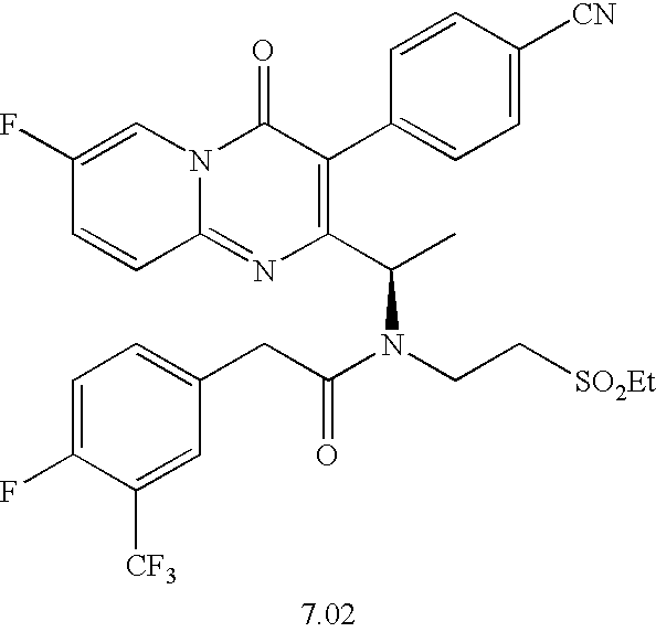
C1(C(C)N(CC[SO2Et])C(CC2=CC=C(F)C([CF3])=C2)=O)=C(C2=CC=C([CN])C=C2)C(=O)N2C(=N1)C=CC(F)=C2
